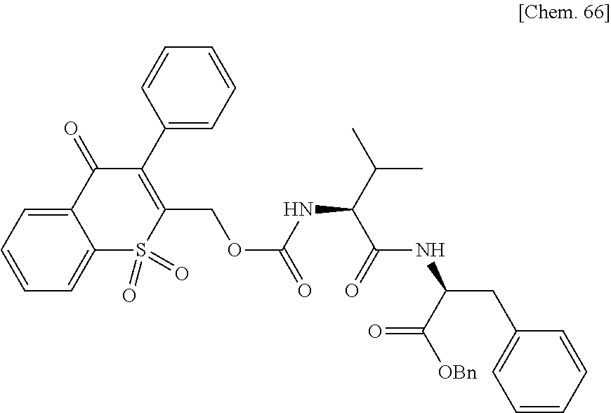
C1=CC=C2C(=C1)C(=O)C(C1=CC=CC=C1)=C(COC(NC(C(C)C)C(NC(CC1=CC=CC=C1)C(=O)[OBn])=O)=O)S2(=O)=O
